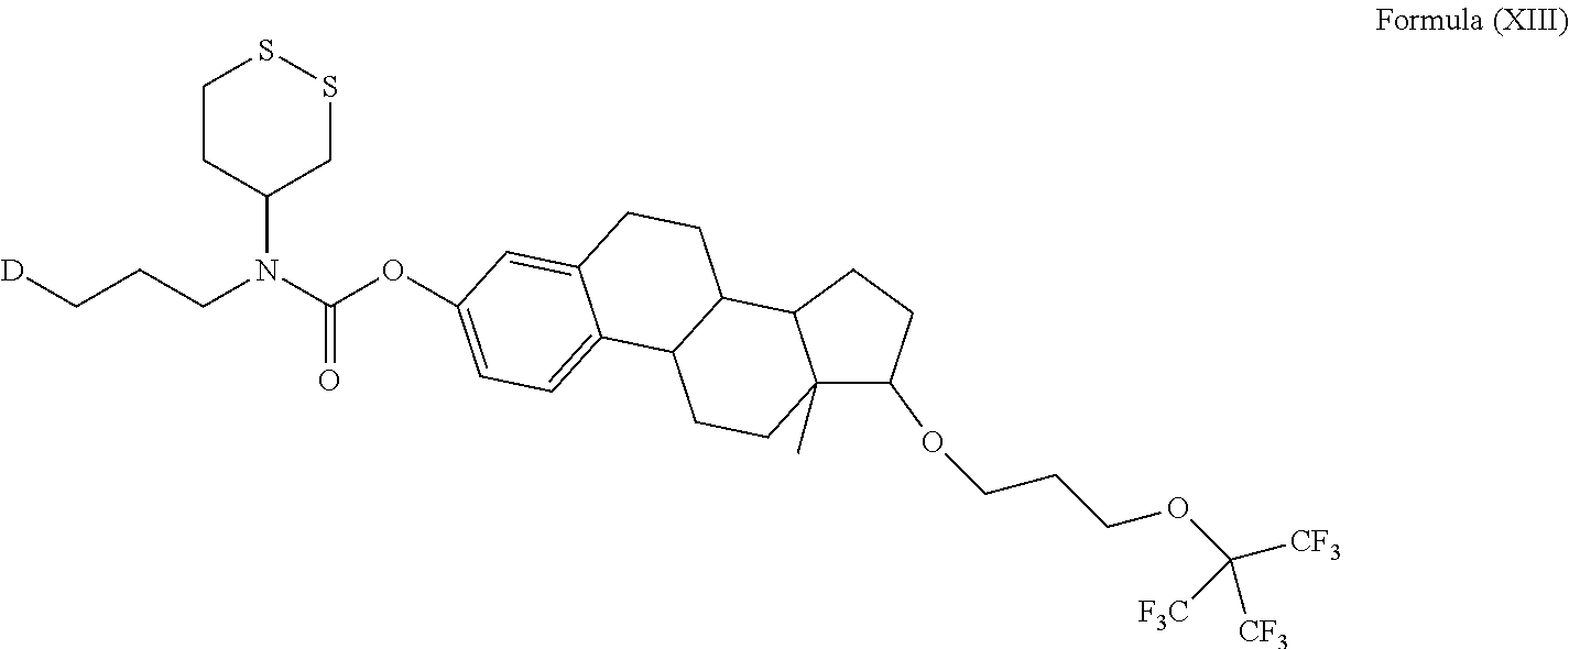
[D]CCCN(C1CSSCC1)C(OC1=CC=C2C3C(C4C(C)(C(OCCCOC([CF3])([F3C])[CF3])CC4)CC3)CCC2=C1)=O
